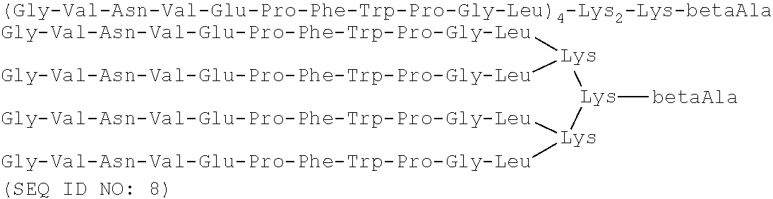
[betaAla][Lys]([Lys]([Gly-Val-Asn-Val-Glu-Pro-Phe-Trp-Pro-Gly-Leu])[Gly-Val-Asn-Val-Glu-Pro-Phe-Trp-Pro-Gly-Leu])[Lys]([Gly-Val-Asn-Val-Glu-Pro-Phe-Trp-Pro-Gly-Leu])[Gly-Val-Asn-Val-Glu-Pro-Phe-Trp-Pro-Gly-Leu]
